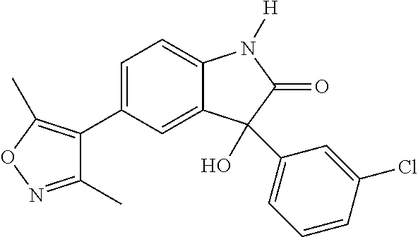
C1=C(C2=C(C)ON=C2C)C=C2C(=C1)N([H])C(=O)C2(O)C1=CC=CC(Cl)=C1
